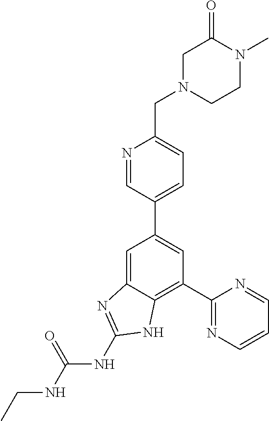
C1=C2C(=C(C3=NC=CC=N3)C=C1C1=CC=C(CN3CCN(C)C(=O)C3)N=C1)NC(NC(NCC)=O)=N2
